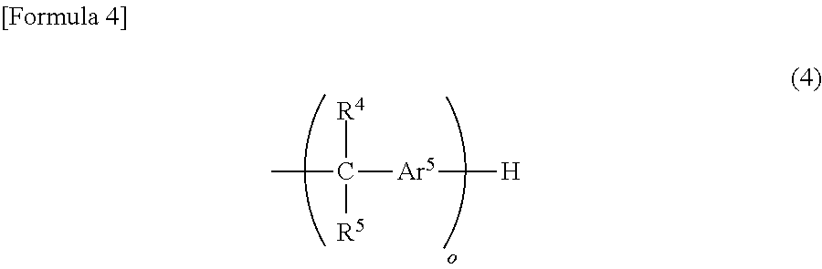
CC([R4])([R5])[Ar5][H]
